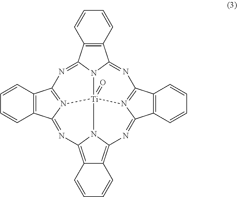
C1=CC2=C(C3=NC4=N5C(=NC6=C7C=CC=CC7=C7N6[Ti]56(=O)N3C2=NC2=N6C(=N7)C3=C2C=CC=C3)C2=C4C=CC=C2)C=C1
